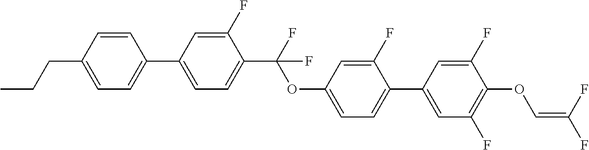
C1=CC(CCC)=CC=C1C1=CC=C(C(F)(OC2=CC=C(C3=CC(F)=C(OC=C(F)F)C(F)=C3)C(F)=C2)F)C(F)=C1
